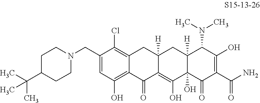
C1(CN2CCC(C(C)(C)C)CC2)=CC(O)=C2C(=C1Cl)CC1([H])C(=C(O)C3(O)C([H])(C1)C(N(C)C)C(O)=C(C(N)=O)C3=O)C2=O
